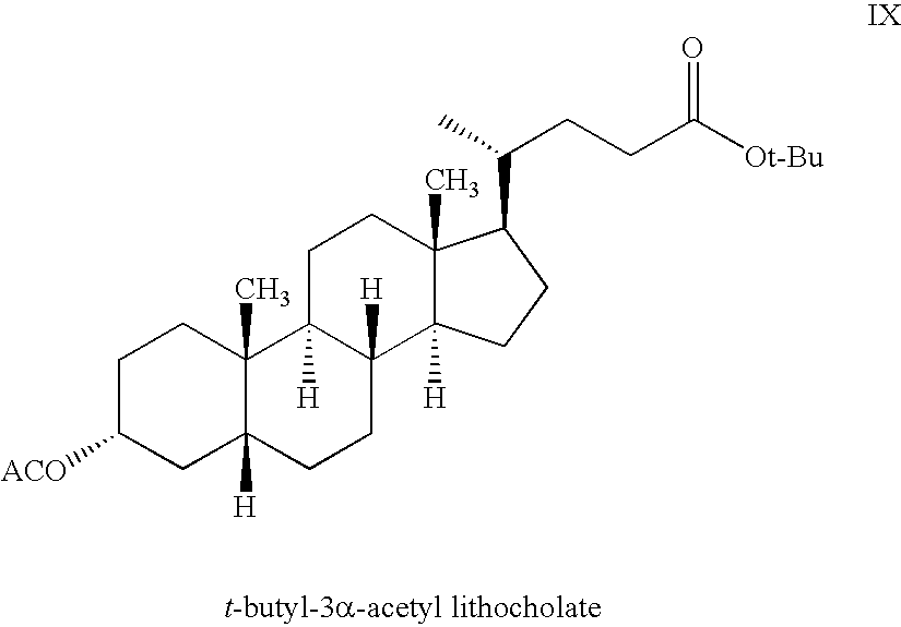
C1C([ACO])CC2([H])C(C)(C1)C1([H])C([H])(CC2)C2([H])C(C)(CC1)C(C(C)CCC([Ot-Bu])=O)CC2
